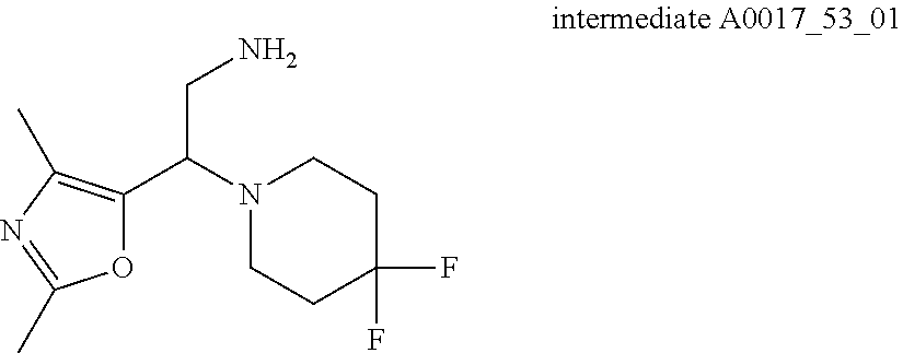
O1C(C(N2CCC(F)(F)CC2)CN)=C(C)N=C1C
